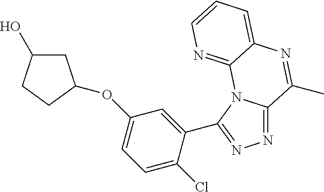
N1=C2N(C(C3=CC(OC4CC(O)CC4)=CC=C3Cl)=N1)C1=NC=CC=C1N=C2C
